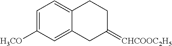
C1=C([H3CO])C=C2C(=C1)CCC(=[CHCOOC2H5])C2
